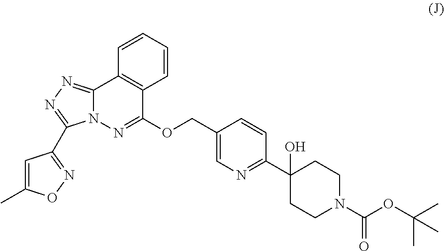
O(CC1=CN=C(C2(O)CCN(C(OC(C)(C)C)=O)CC2)C=C1)C1=NN2C(=NN=C2C2=NOC(C)=C2)C2=C1C=CC=C2
